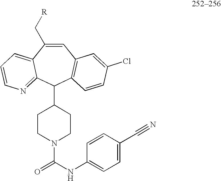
C1=C(C[R])C2=CC=CN=C2C(C2CCN(C(NC3=CC=C(C#N)C=C3)=O)CC2)C2=C1C=C(Cl)C=C2
